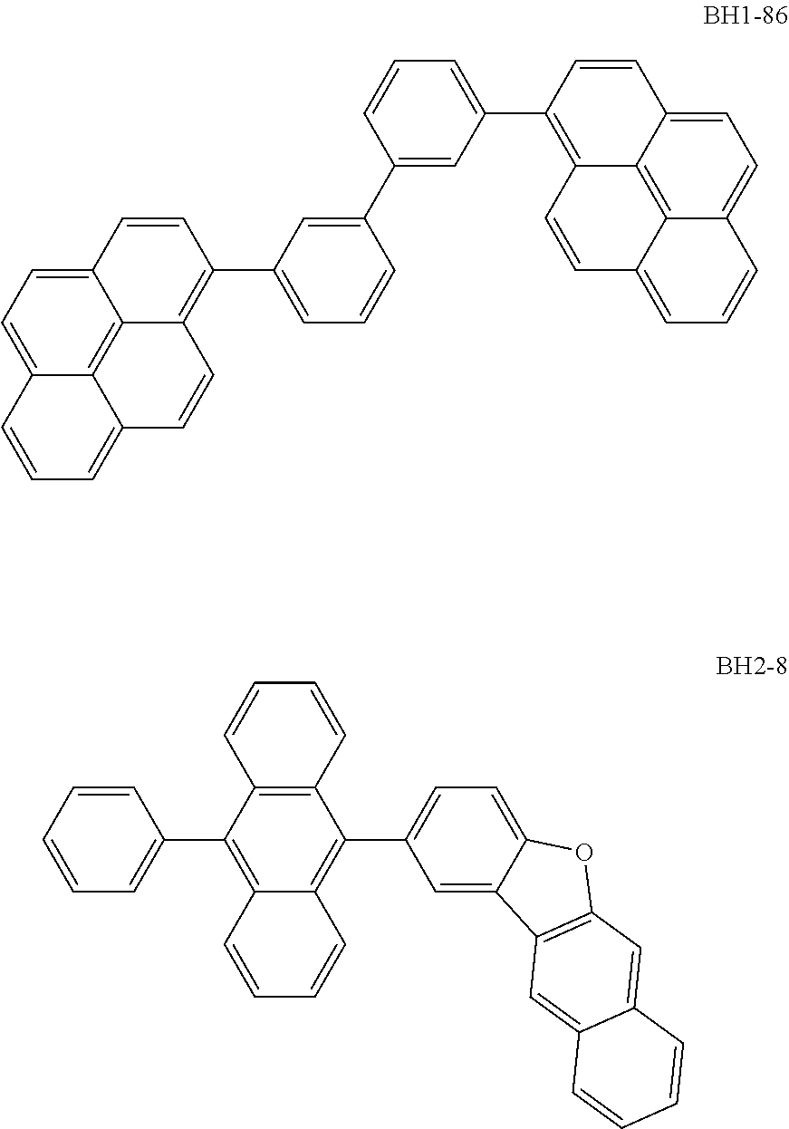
C12=CC=C3C4=C1C(=C(C1=CC=CC(C5=CC(C6=C7C8=C9C(=CC=C8C=C6)C=CC=C9C=C7)=CC=C5)=C1)C=C2)C=CC4=CC=C3.C12=C(C(C3=CC=C4C(=C3)C3=C(O4)C=C4C(=C3)C=CC=C4)=C3C(=C1C1=CC=CC=C1)C=CC=C3)C=CC=C2
